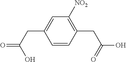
C1=CC(CC(O)=O)=C([NO2])C=C1CC(=O)O
